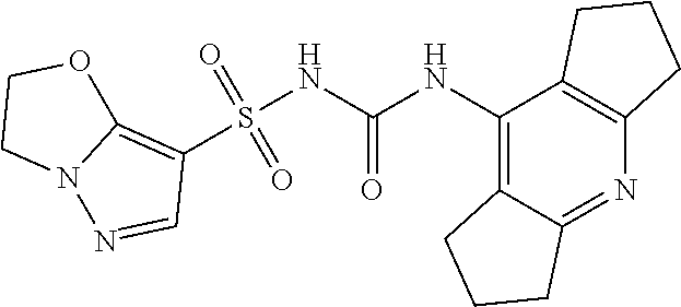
S(NC(NC1=C2C(=NC3=C1CCC3)CCC2)=O)(C1=C2N(N=C1)CCO2)(=O)=O
